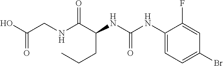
N(C(C(NC(NC1=CC=C(Br)C=C1F)=O)CCC)=O)CC(O)=O
